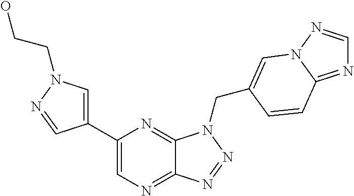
C1=C(C2=CN=C3C(=N2)N(CC2=CN4N=CN=C4C=C2)N=N3)C=NN1CCO
